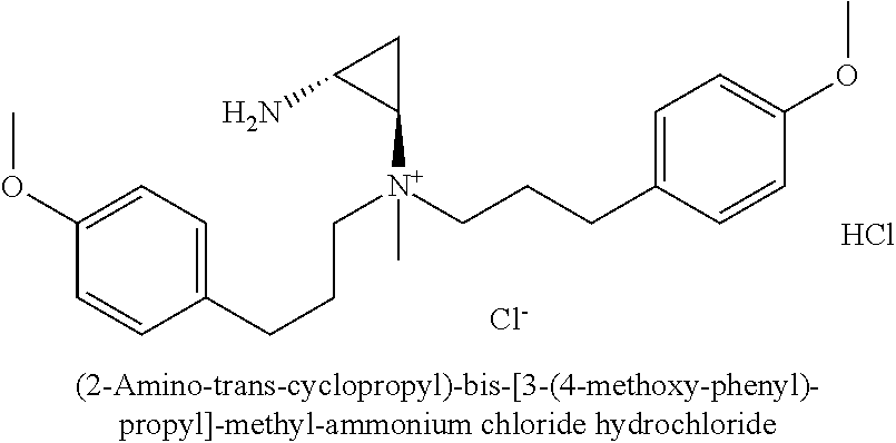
C1(OC)=CC=C(CCC[N+](C2CC2N)(CCCC2=CC=C(OC)C=C2)C)C=C1.[Cl-].Cl
